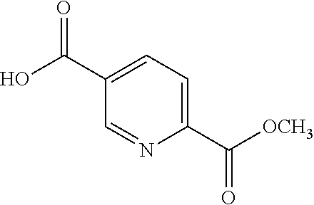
C1(C(O)=O)=CC=C(C(=O)[OCH3])N=C1
